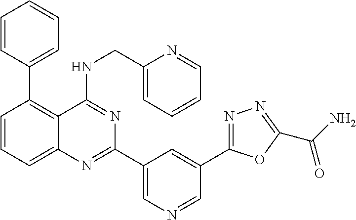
C1=CC=C2C(=C1C1=CC=CC=C1)C(NCC1=CC=CC=N1)=NC(C1=CN=CC(C3=NN=C(C(N)=O)O3)=C1)=N2
